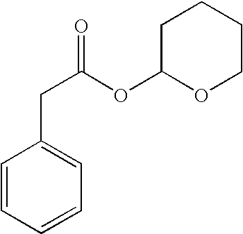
C1C(OC(CC2=CC=CC=C2)=O)OCCC1
